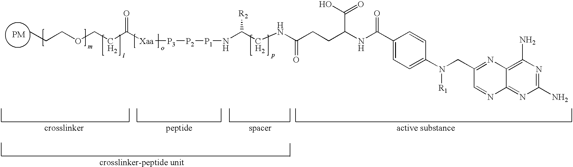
[PM].CCCOCCC([Xaa][P3][P2][P1]NC(CNC(CCC(NC(C1=CC=C(N(CC2=NC3=C(N)N=C(N)N=C3N=C2)[R1])C=C1)=O)C(O)=O)=O)[R2])=O
